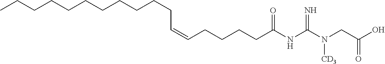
C(CCCC(NC(N(CC(O)=O)[CD3])=N)=O)C=CCCCCCCCCCCC
